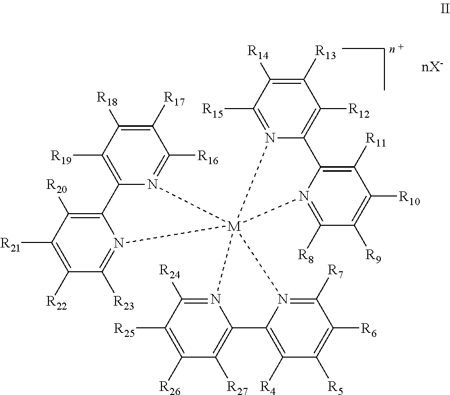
C1([R17])=C([R18])C([R19])=C2N(=C1[R16])[M]13(N4=C([R23])C([R22])=C([R21])C([R20])=C24)(N2=C([R24])C([R25])=C([R26])C([R27])=C2C2=C([R4])C([R5])=C([R6])C([R7])=N21)N1=C([R15])C([R14])=C([R13])C([R12])=C1C1=C([R11])C([R10])=C([R9])C([R8])=N13
